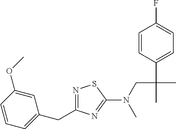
N1=C(CC2=CC=CC(OC)=C2)N=C(N(CC(C)(C2=CC=C(F)C=C2)C)C)S1
